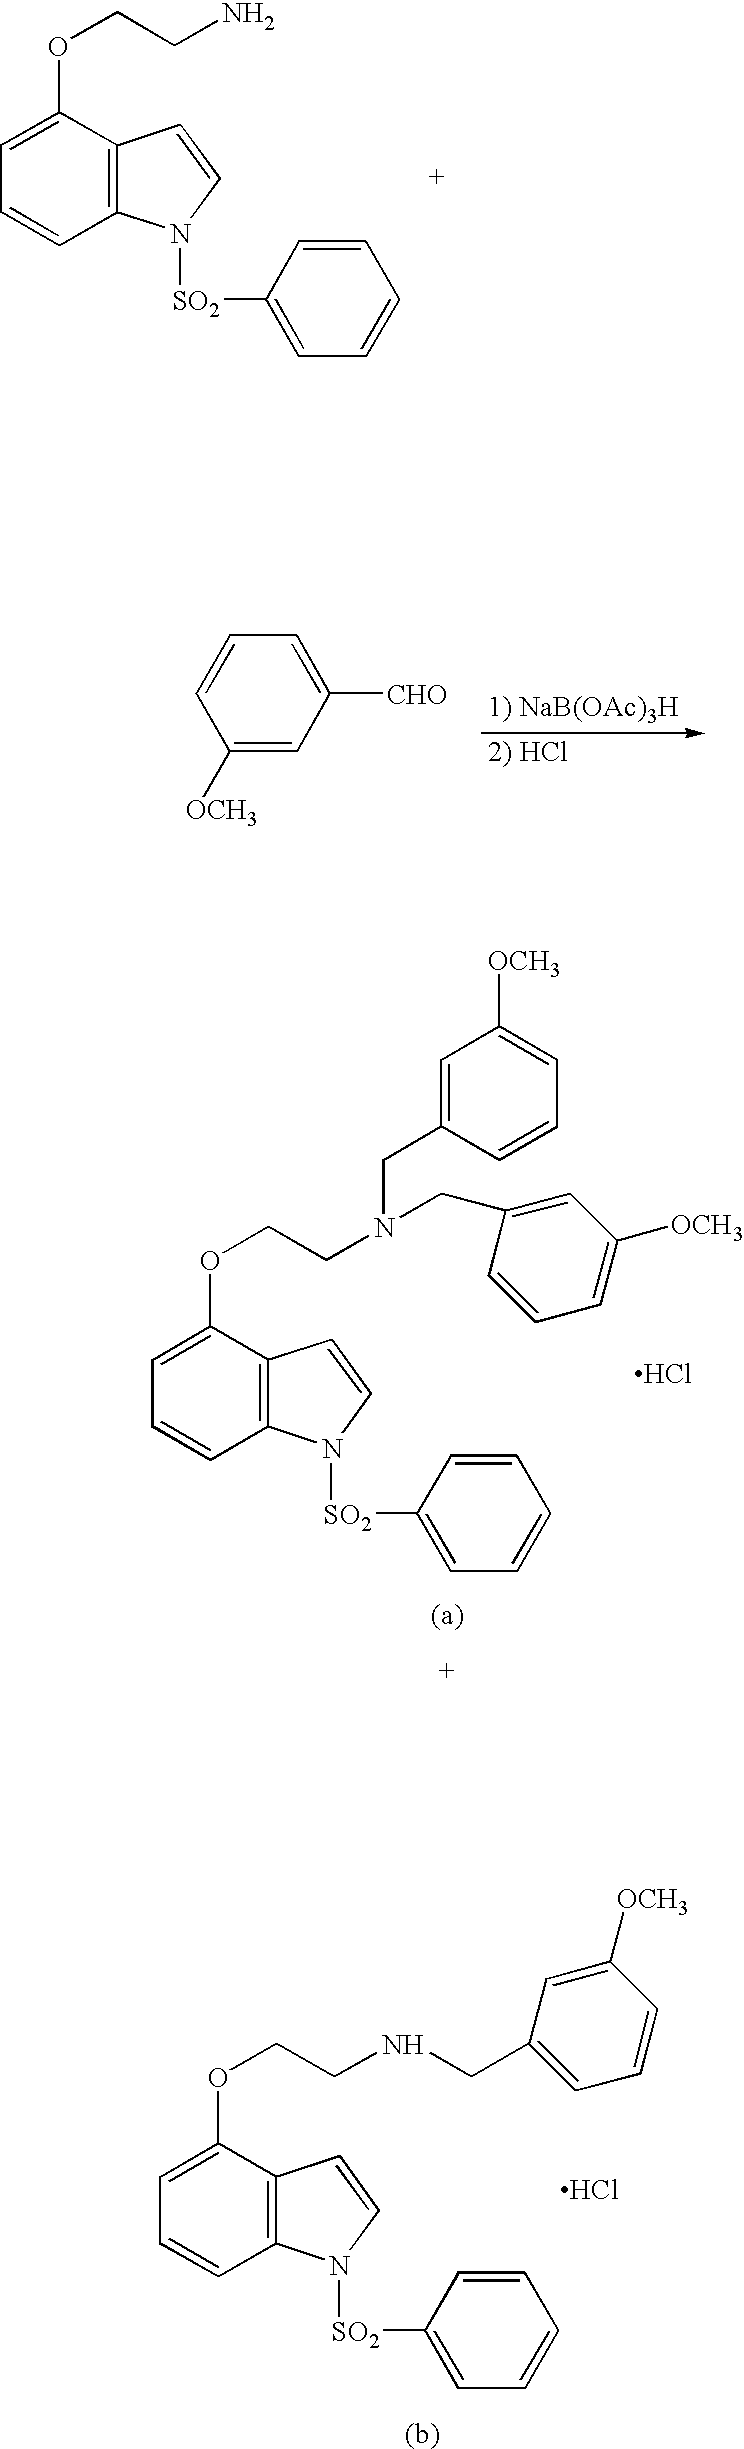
C12=C(C(OCCN)=CC=C1)C=CN2[SO2]C1=CC=CC=C1.C1([OCH3])=CC([CHO])=CC=C1.C12=C(C(OCCN(CC3=CC([OCH3])=CC=C3)CC3=CC([OCH3])=CC=C3)=CC=C1)C=CN2[SO2]C1=CC=CC=C1.Cl.Cl.C12=C(C(OCCNCC3=CC=CC([OCH3])=C3)=CC=C1)C=CN2[SO2]C1=CC=CC=C1
